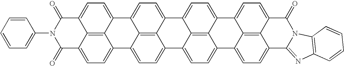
C12=CC=C3C4=C1C(=CC=C4C1=CC=C4C5=C1C3=CC=C5C1=CC=C3C5=C1C4=CC=C5C1=CC=C4C5=C1C3=CC=C5C(=O)N(C1=CC=CC=C1)C4=O)C(=O)N1C2=NC2=C1C=CC=C2
